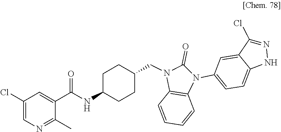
C1(C)=NC=C(Cl)C=C1C(=O)NC1CCC(CN2C(=O)N(C3=CC=C4C(=C3)C(Cl)=NN4)C3=C2C=CC=C3)CC1
